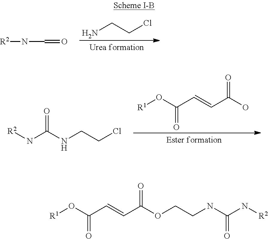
[R2]NC=O.NCCCl.[R2]NC(NCCCl)=O.[R1]OC(C=CC(O)=O)=O.[R1]OC(C=CC(OCCNC(N[R2])=O)=O)=O
